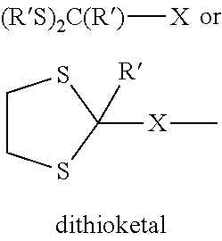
[(RS)2C(R)][X].C1CSC([X]C)([R])S1
